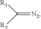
C(=[N2])([R2])[R1]
